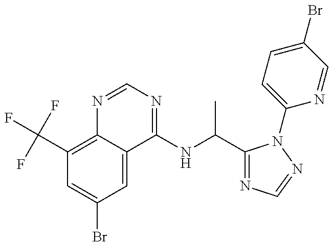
C1(C(F)(F)F)=C2C(=CC(Br)=C1)C(NC(C1=NC=NN1C1=CC=C(Br)C=N1)C)=NC=N2
